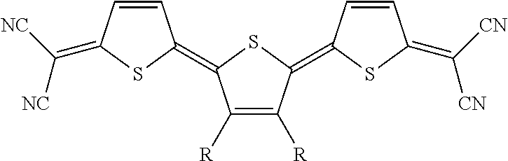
C1=CC(=C([NC])[NC])SC1=C1C([R])=C([R])C(=C2C=CC(=C([CN])[CN])S2)S1
